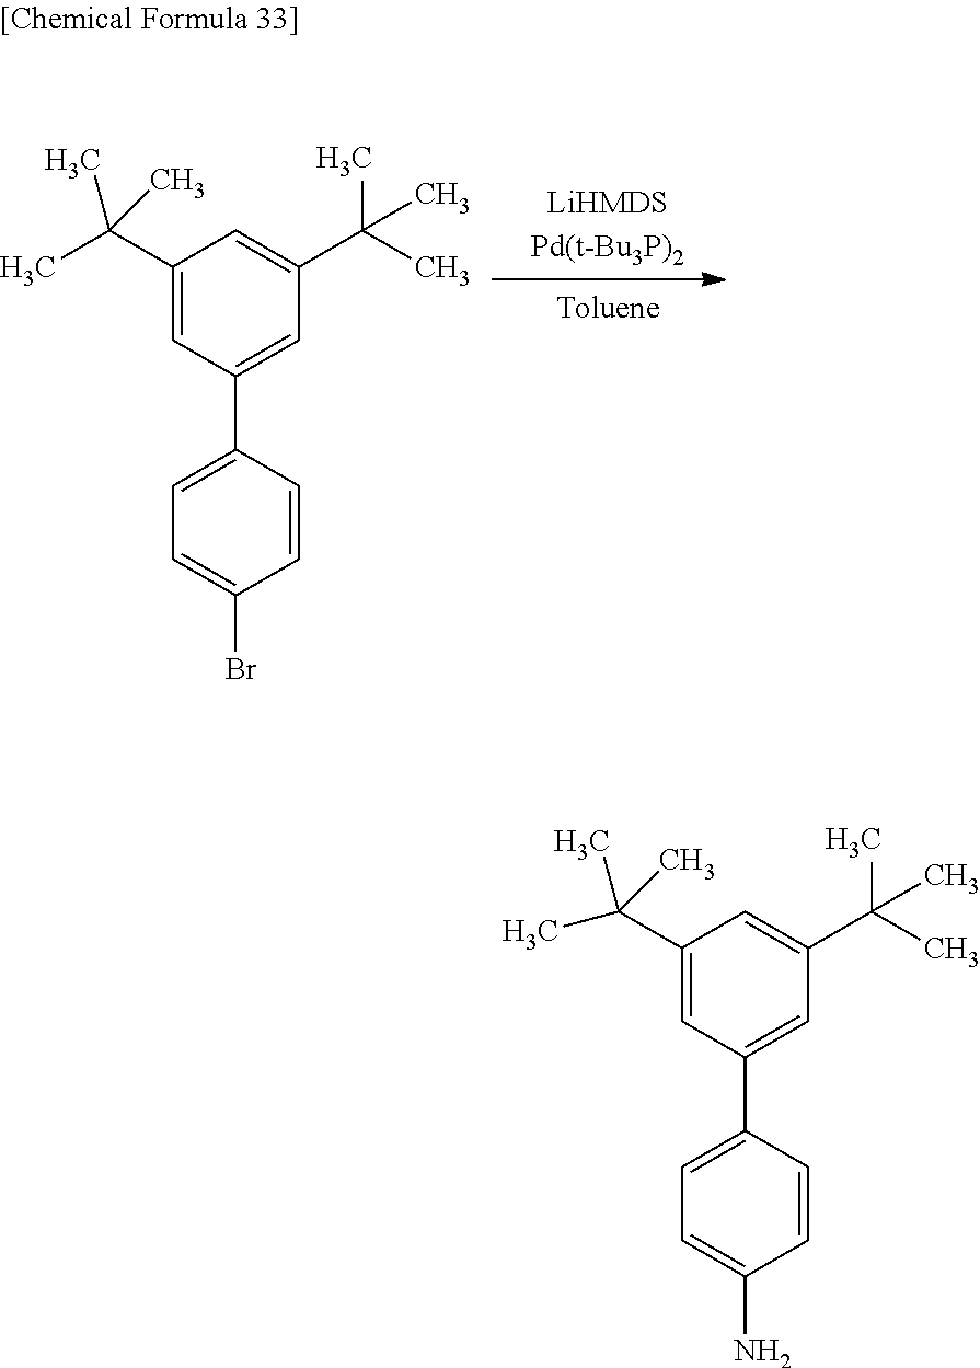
C1(C(C)(C)C)=CC(C2=CC=C(Br)C=C2)=CC(C(C)(C)C)=C1.C1(C(C)(C)C)=CC(C2=CC=C(N)C=C2)=CC(C(C)(C)C)=C1
